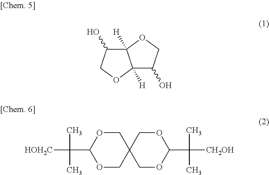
C12([H])C(O)COC1([H])C(O)CO2.[HOH2C]C(C)(C)C1OCC2(CO1)COC(C(C)(C)[CH2OH])OC2
